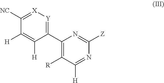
C1(C2=C([R])C([H])=NC([Z])=N2)=[Y][X]=C([NC])C([H])=C1[H]
